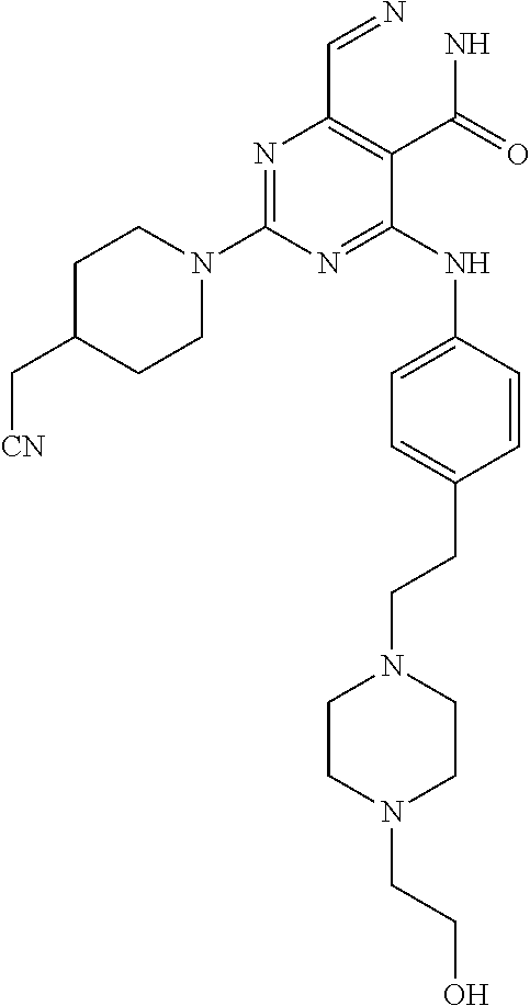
N1=C(N2CCC(C[CN])CC2)N=C(NC2=CC=C(CCN3CCN(CCO)CC3)C=C2)C(C(N)=O)=C1C=N
